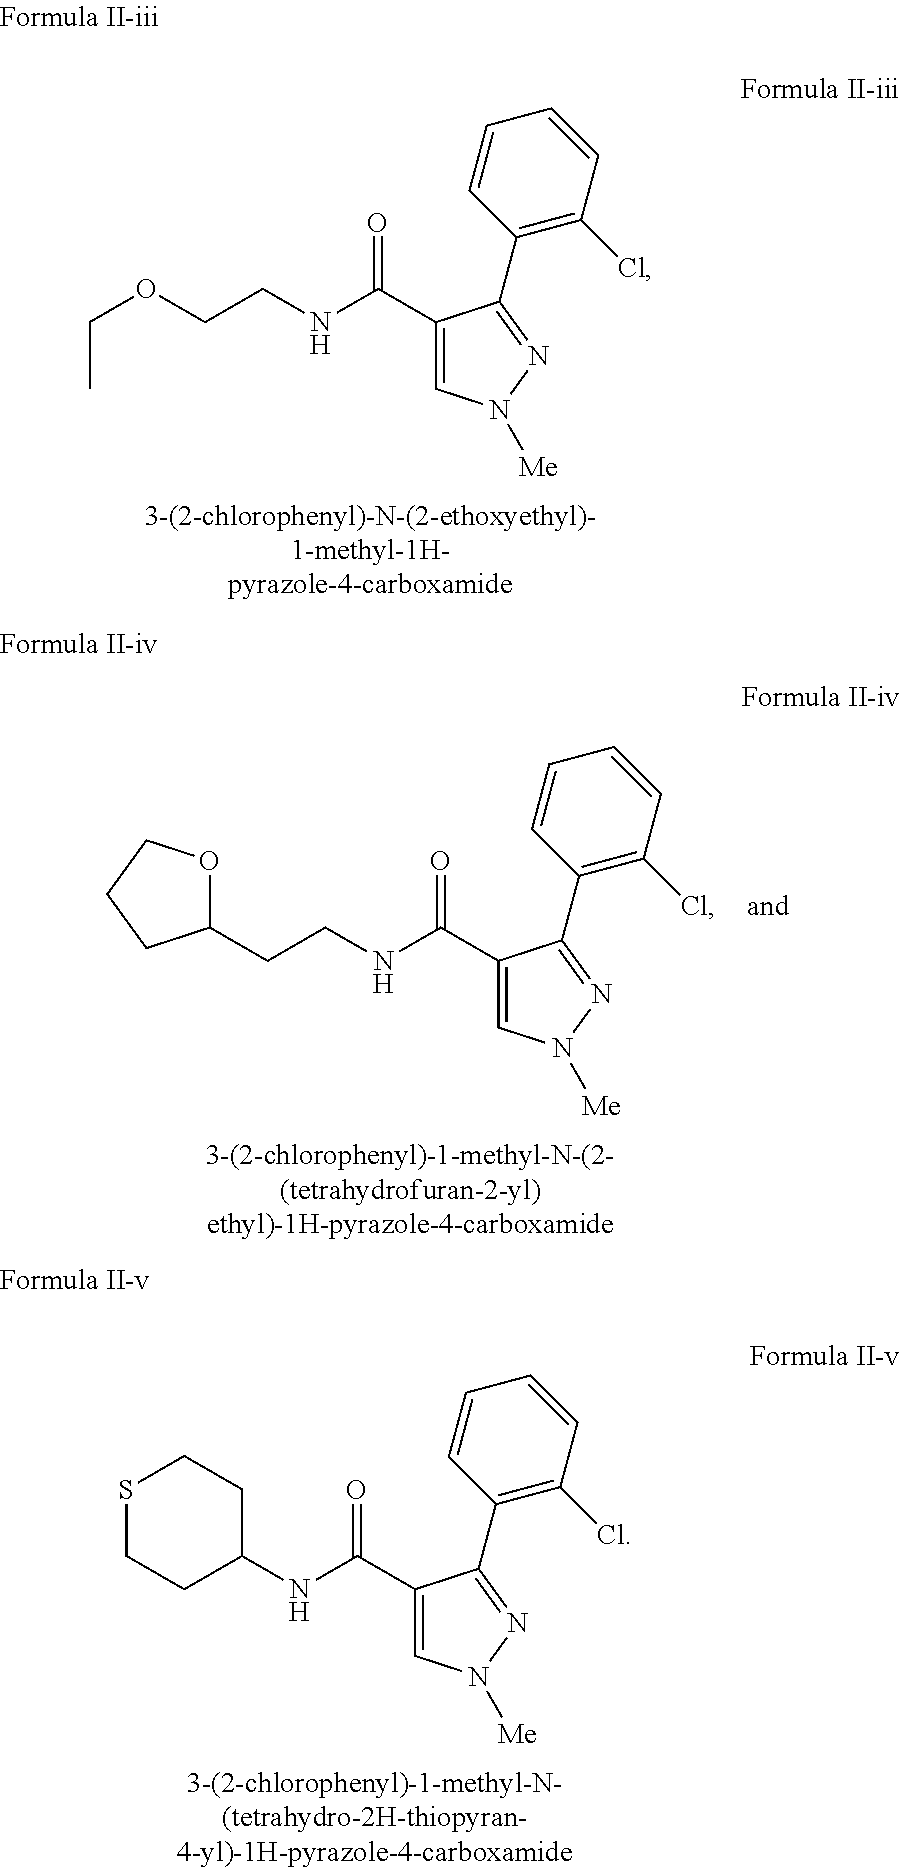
C1(C(NCCOCC)=O)=CN([Me])N=C1C1=C(Cl)C=CC=C1.C1(C(NC2CCSCC2)=O)=CN([Me])N=C1C1=C(Cl)C=CC=C1.C1(C(NCCC2OCCC2)=O)=CN([Me])N=C1C1=C(Cl)C=CC=C1
